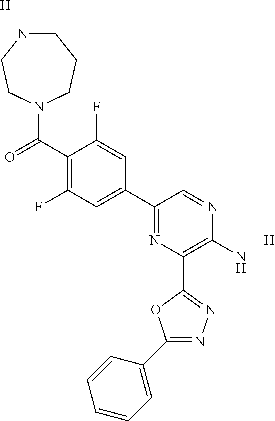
C1NCCN(C(C2=C(F)C=C(C3=NC(C4=NN=C(C5=CC=CC=C5)O4)=C(N)N=C3)C=C2F)=O)CC1.[H].[H]
